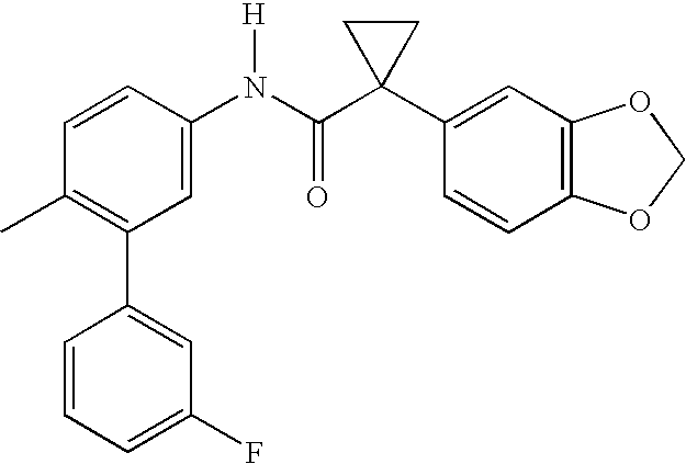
C1(N(C(C2(C3=CC4=C(C=C3)OCO4)CC2)=O)[H])=CC(C2=CC(F)=CC=C2)=C(C)C=C1
